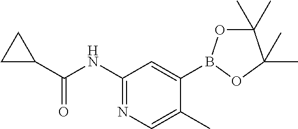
C1(NC(C2CC2)=O)=NC=C(C)C(B2OC(C)(C)C(C)(C)O2)=C1
